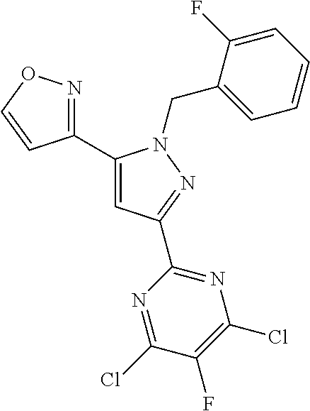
C1(C2=CC(C3=NC(Cl)=C(F)C(Cl)=N3)=NN2CC2=CC=CC=C2F)=NOC=C1
